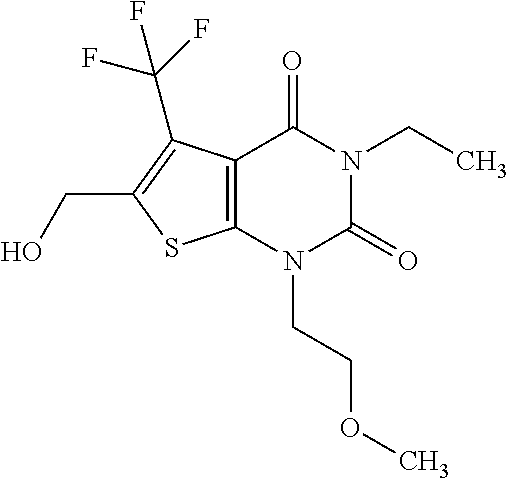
C12=C(N(CCOC)C(=O)N(CC)C1=O)SC(CO)=C2C(F)(F)F
